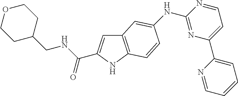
C12=C(NC(C(NCC3CCOCC3)=O)=C1)C=CC(NC1=NC(C3=CC=CC=N3)=CC=N1)=C2
